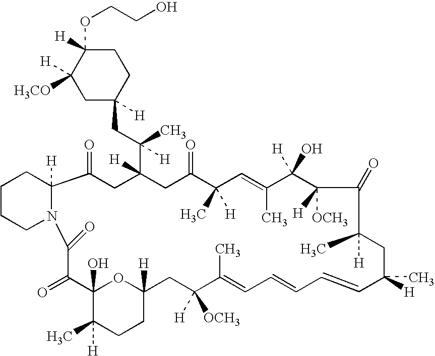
C1CCN2C([H])(C1)C(=O)CC(C(C)(CC1([H])CCC(OCCO)([H])C([H3CO])([H])C1)[H])([H])CC(=O)C(C)([H])C=C(C)C([H])(O)C([H])([OCH3])C(=O)C(C)([H])CC(C)([H])C=CC=CC=C(C)C([H])([OCH3])CC1([H])OC(O)(C([H])(C)CC1)C(=O)C2=O
